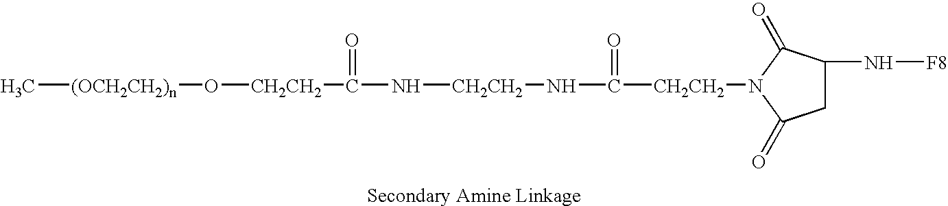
C[(OCH2CH2)n]O[CH2CH2]C(N[CH2CH2]NC([CH2CH2]N1C(=O)CC(N[F8])C1=O)=O)=O
